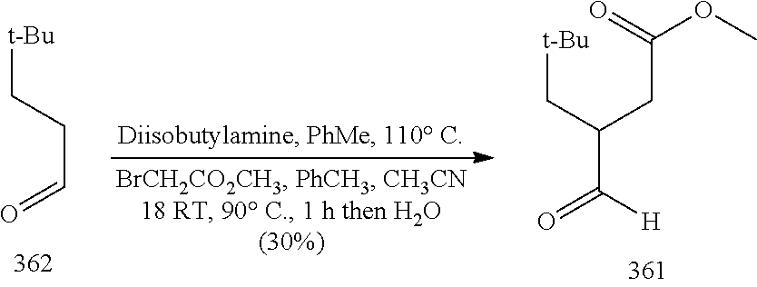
[t-Bu]CC(C(=O)[H])CC(OC)=O.[t-Bu]CCC=O
